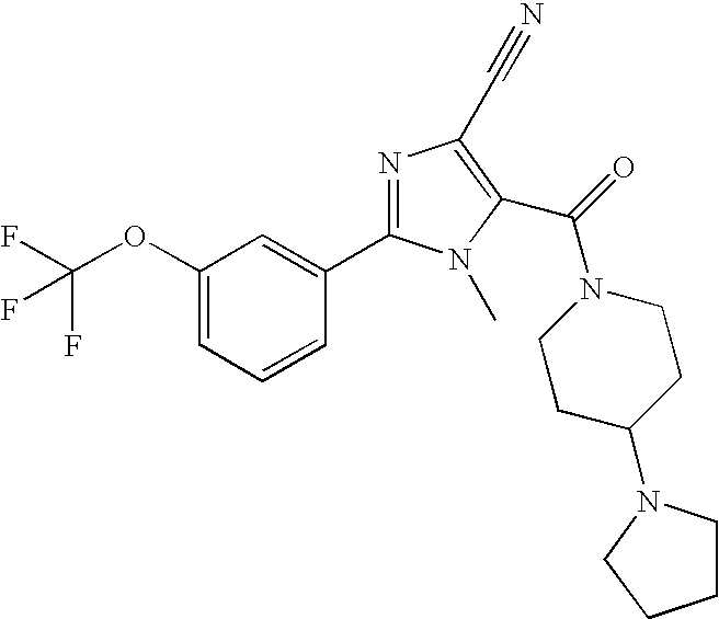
N1=C(C2=CC(OC(F)(F)F)=CC=C2)N(C)C(C(=O)N2CCC(N3CCCC3)CC2)=C1C#N
